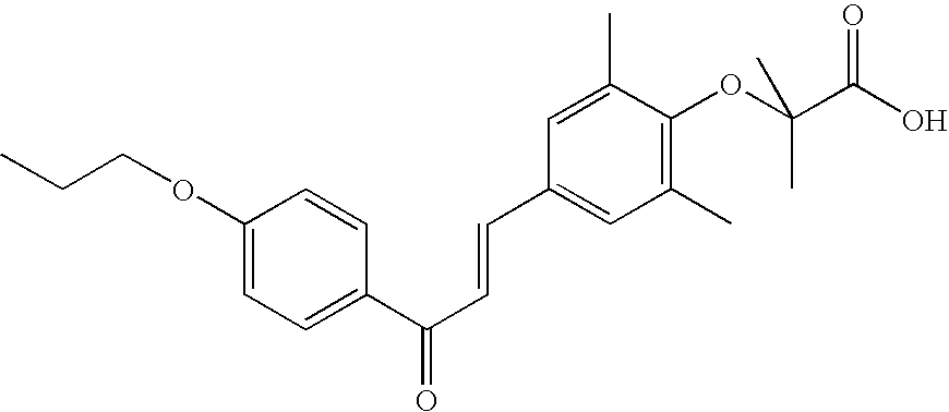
C1(OCCC)=CC=C(C(C=CC2=CC(C)=C(OC(C(O)=O)(C)C)C(C)=C2)=O)C=C1
